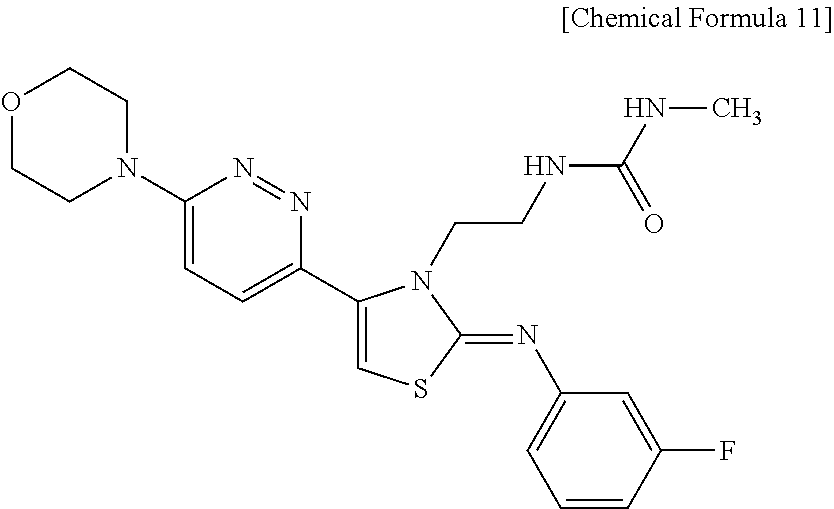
C1(N2CCOCC2)=CC=C(C2=CSC(=NC3=CC=CC(F)=C3)N2CCNC(NC)=O)N=N1
